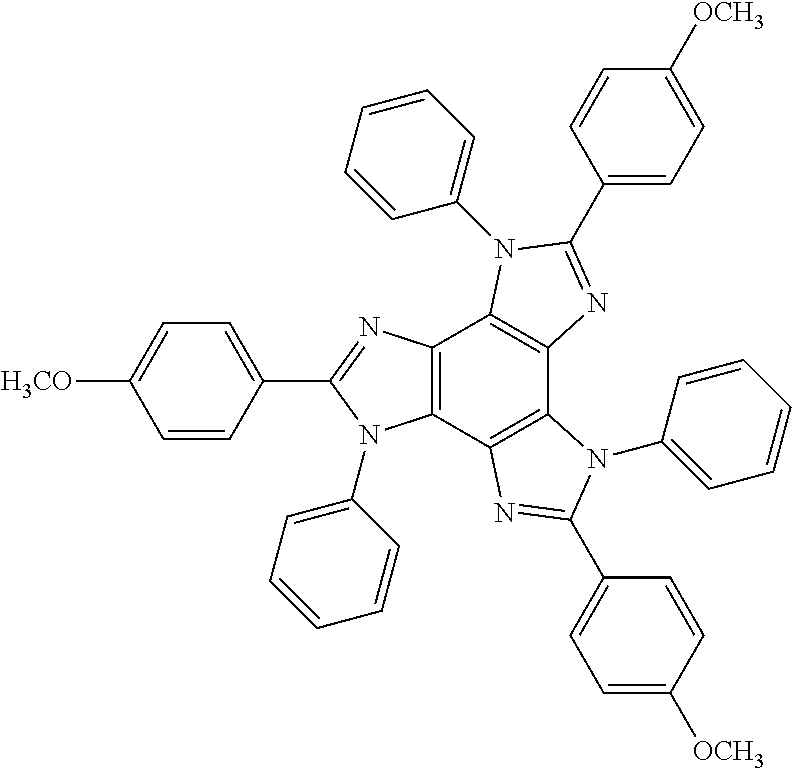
C12=C(C3=C(C4=C1N(C1=CC=CC=C1)C(C1=CC=C([OCH3])C=C1)=N4)N(C1=CC=CC=C1)C(C1=CC=C([OCH3])C=C1)=N3)N(C1=CC=CC=C1)C(C1=CC=C([H3CO])C=C1)=N2
